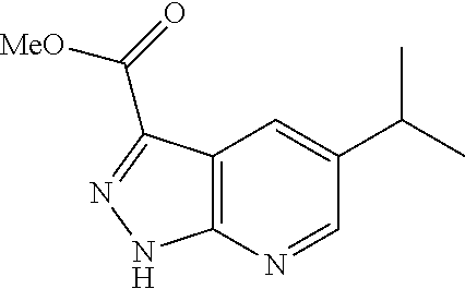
C12=C(N=CC(C(C)C)=C1)NN=C2C(=O)[MeO]
